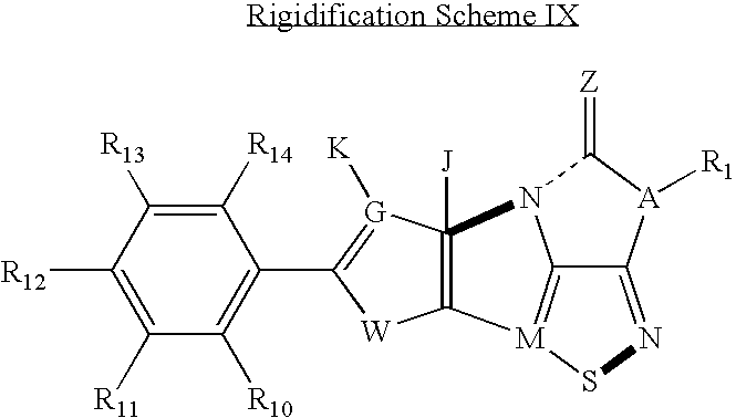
C1([R14])=C([R13])C([R12])=C([R11])C([R10])=C1C1=[G]([K])C2([J])=C([W]1)[M]1=C3C(=NS1)[A]([R1])C(=[Z])N23
